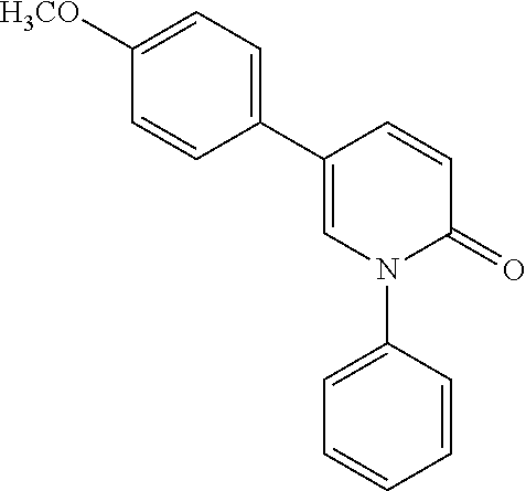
C1=C(C2=CC=C([H3CO])C=C2)C=CC(=O)N1C1=CC=CC=C1
